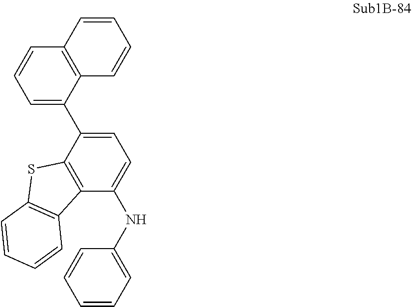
C1=C(C2=CC=C(NC3=CC=CC=C3)C3=C2SC2=C3C=CC=C2)C2=C(C=C1)C=CC=C2
